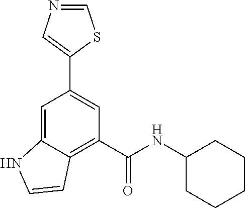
C1=C2C(=C(C(NC3CCCCC3)=O)C=C1C1=CN=CS1)C=CN2
